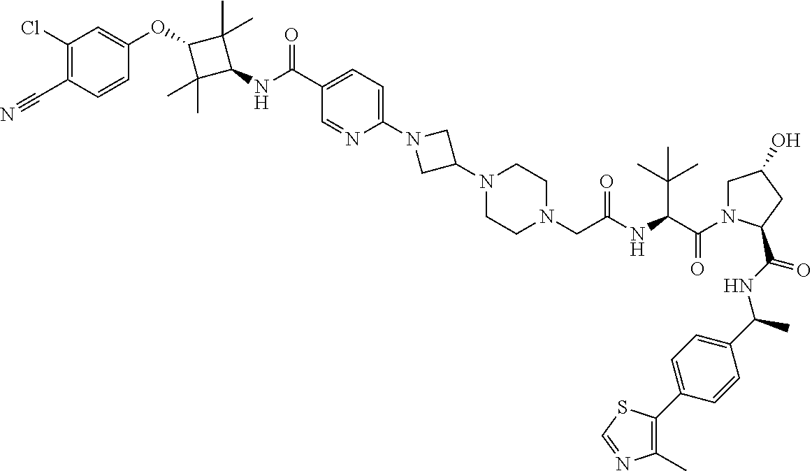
C1(Cl)=C(C#N)C=CC(OC2C(C)(C)C(NC(C3=CC=C(N4CC(N5CCN(CC(NC(C(=O)N6CC(O)CC6C(NC(C6=CC=C(C7=C(C)N=CS7)C=C6)C)=O)C(C)(C)C)=O)CC5)C4)N=C3)=O)C2(C)C)=C1
